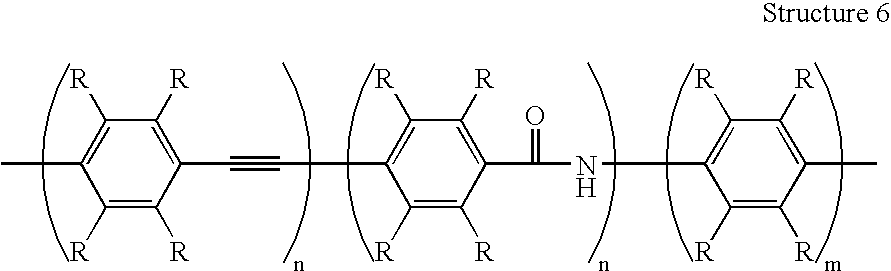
C1([R])=C([R])C(C(=O)NC2=C([R])C([R])=C(C)C([R])=C2[R])=C([R])C([R])=C1C#CC1=C([R])C([R])=C(C)C([R])=C1[R]
